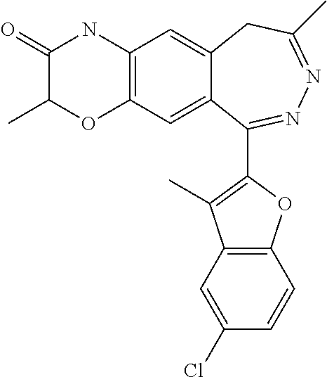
C12=C(C=C3C(=C1)CC(C)=NN=C3C1=C(C)C3=C(O1)C=CC(Cl)=C3)OC(C)C(=O)N2
